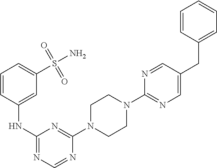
C1(N2CCN(C3=NC(NC4=CC(S(N)(=O)=O)=CC=C4)=NC=N3)CC2)=NC=C(CC2=CC=CC=C2)C=N1
